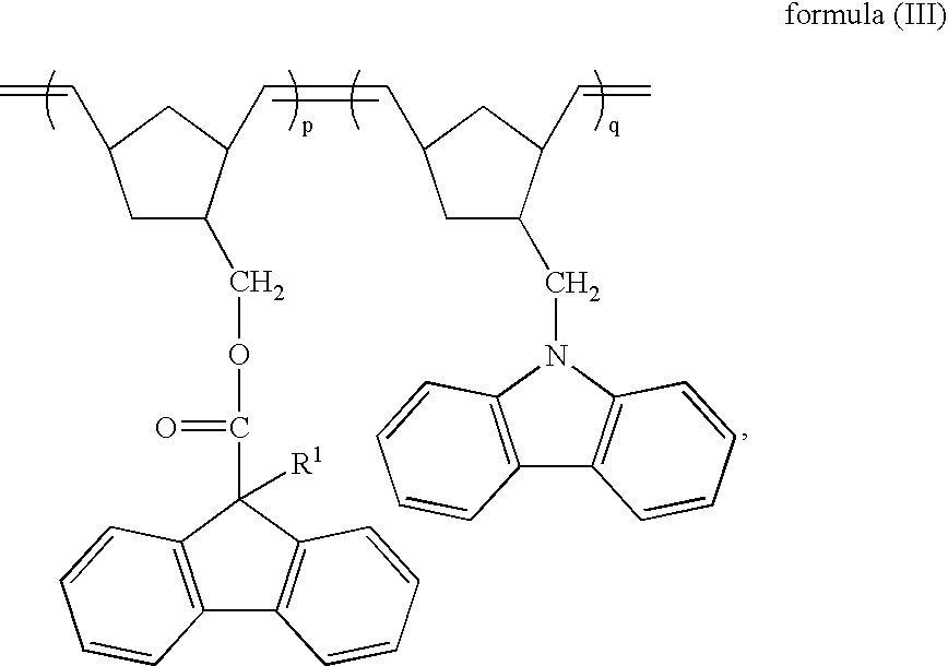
C12=C(C(C(=O)OCC3CC(C=C)CC3C=CC3CC(CN4C5=C(C6=C4C=CC=C6)C=CC=C5)C(C=C)C3)([R1])C3=C1C=CC=C3)C=CC=C2
